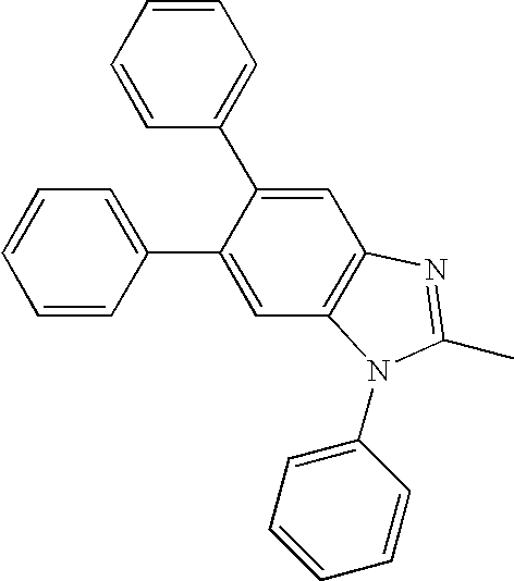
C1=C(C2=CC=CC=C2)C(C2=CC=CC=C2)=CC2=C1N(C1=CC=CC=C1)C(C)=N2
